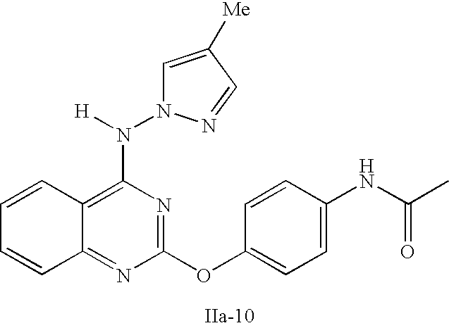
C1=CC2=C(N([H])N3C=C([Me])C=N3)N=C(OC3=CC=C(NC(C)=O)C=C3)N=C2C=C1
